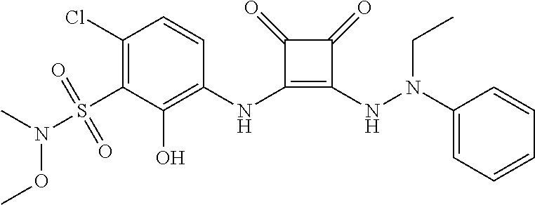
C1(Cl)=C(S(=O)(=O)N(C)OC)C(O)=C(NC2=C(NN(C3=CC=CC=C3)CC)C(=O)C2=O)C=C1
